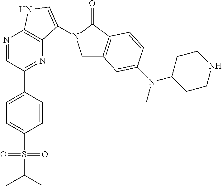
N1=CC(C2=CC=C(S(=O)(=O)C(C)C)C=C2)=NC2=C1NC=C2N1CC2=C(C1=O)C=CC(N(C1CCNCC1)C)=C2
